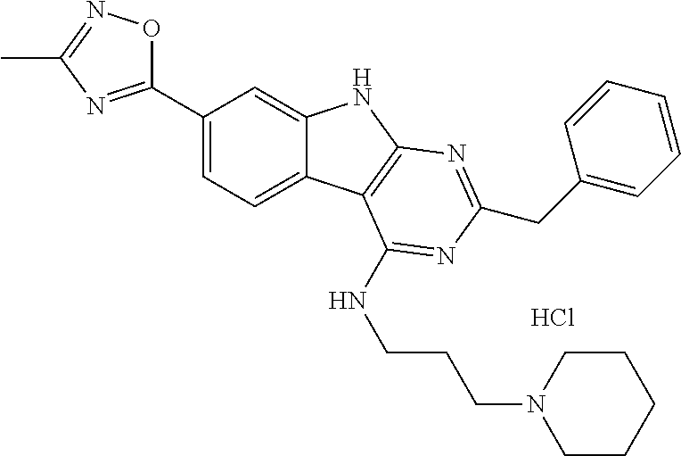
C1(C2=NC(C)=NO2)=CC=C2C(=C1)NC1=C2C(NCCCN2CCCCC2)=NC(CC2=CC=CC=C2)=N1.Cl
